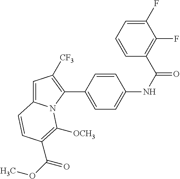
C1(C2=CC=C(NC(=O)C3=C(F)C(F)=CC=C3)C=C2)=C([CF3])C=C2N1C([OCH3])=C(C(OC)=O)C=C2
